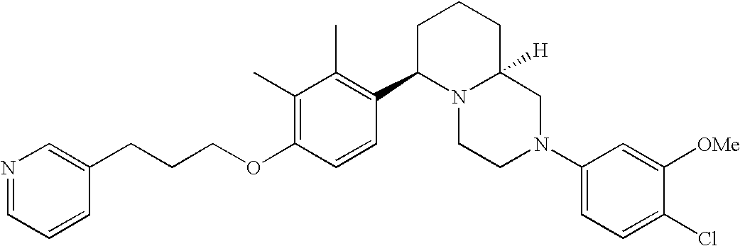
C1(C)=C(OCCCC2=CN=CC=C2)C=CC(C2N3C([H])(CCC2)CN(C2=CC=C(Cl)C([OMe])=C2)CC3)=C1C
